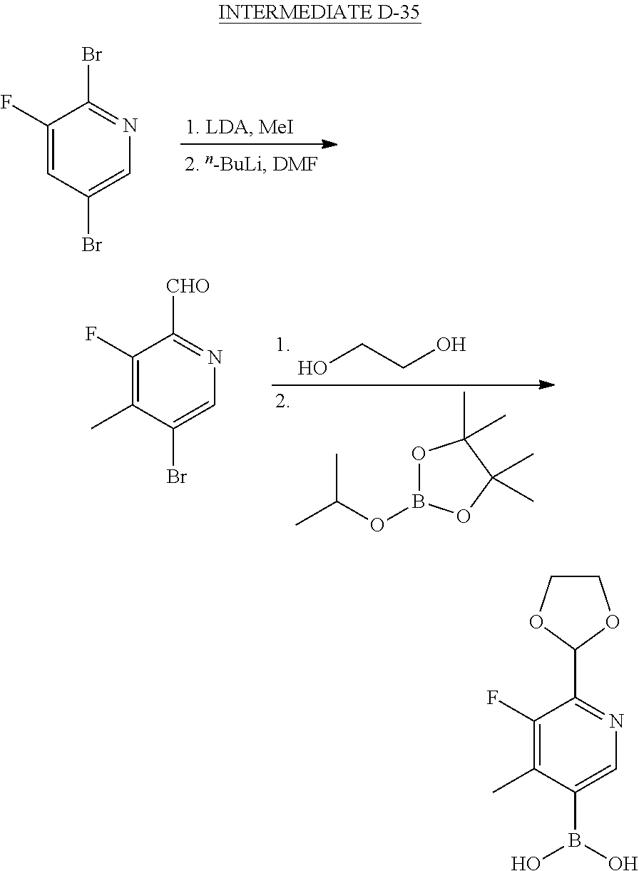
N1=C(Br)C(F)=CC(Br)=C1.OCCO.O1B(OC(C)C)OC(C)(C)C1(C)C.N1=C([CHO])C(F)=C(C)C(Br)=C1.C1(F)=C(C)C(B(O)O)=CN=C1C1OCCO1
